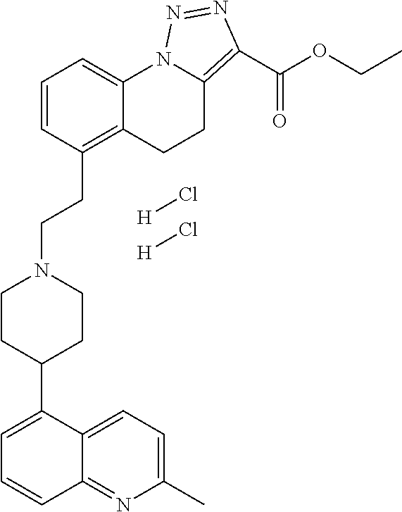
[H]Cl.[H]Cl.C1=CC(CCN2CCC(C3=CC=CC4=NC(C)=CC=C34)CC2)=C2C(=C1)N1C(=C(C(OCC)=O)N=N1)CC2
